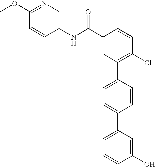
C1=CC(C(NC2=CN=C(OC)C=C2)=O)=CC(C2=CC=C(C3=CC=CC(O)=C3)C=C2)=C1Cl
